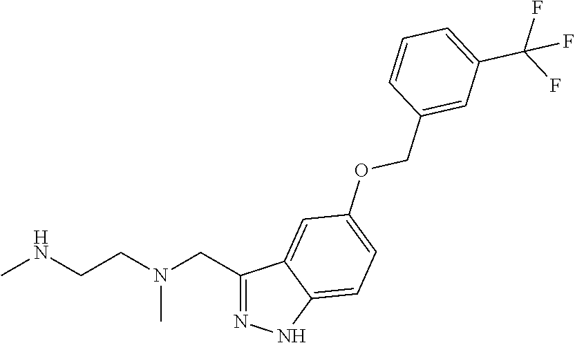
C1(CN(CCNC)C)=NNC2=CC=C(OCC3=CC(C(F)(F)F)=CC=C3)C=C12
